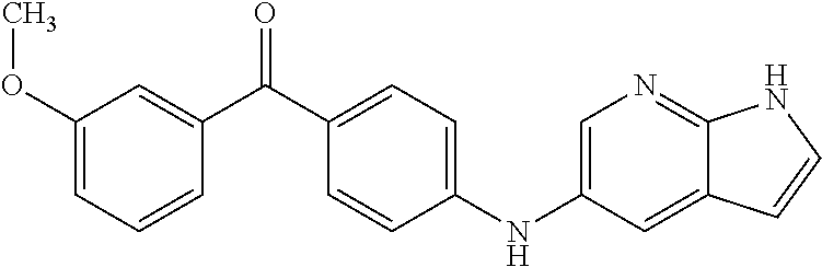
C1(OC)=CC=CC(C(C2=CC=C(NC3=CN=C4C(=C3)C=CN4)C=C2)=O)=C1
